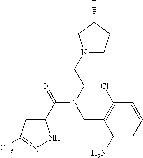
C1(C(=O)N(CCN2CCC(F)C2)CC2=C(Cl)C=CC=C2N)=CC([CF3])=NN1
